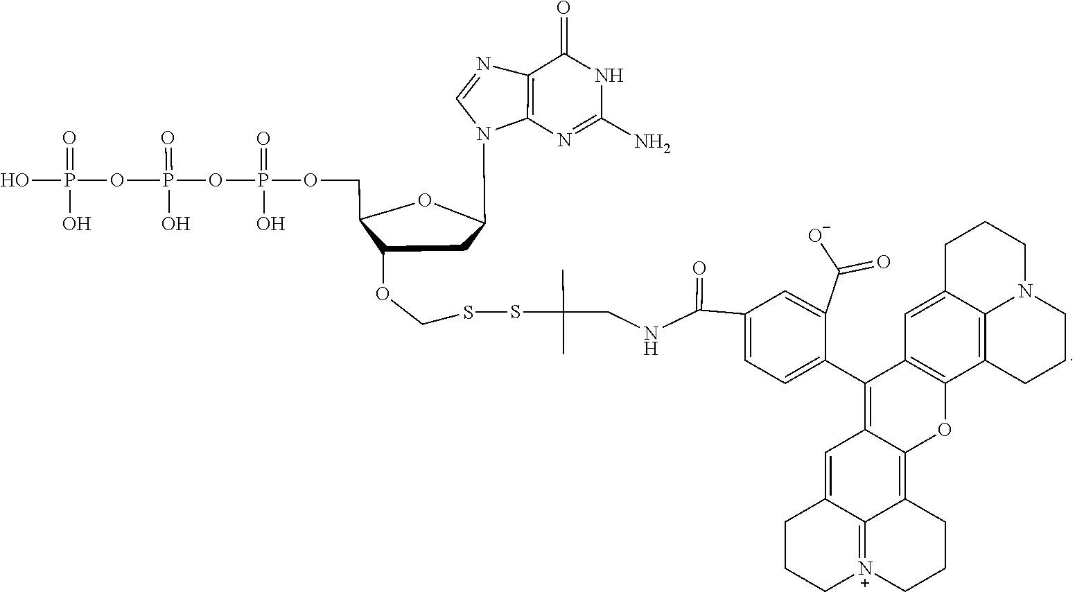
S(C(C)(C)CNC(C1=CC=C(C2=C3C(=C4C5=[N+](CCCC5=C3)CCC4)OC3=C2C=C2C4=C3CCCN4CCC2)C(C(=O)[O-])=C1)=O)SCOC1C(COP(=O)(O)OP(=O)(OP(=O)(O)O)O)OC(N2C=NC3=C2N=C(N)NC3=O)C1
